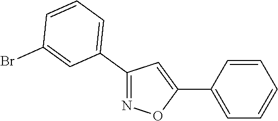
C1(C2=CC=CC(Br)=C2)=NOC(C2=CC=CC=C2)=C1
